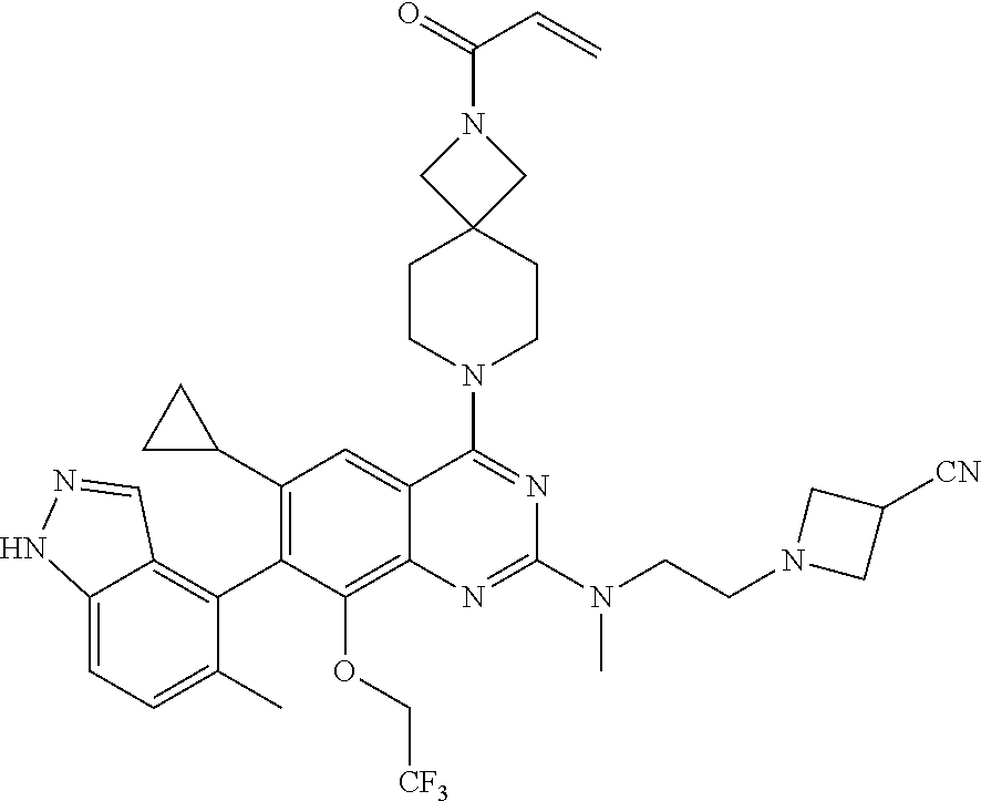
C12=CC=C(C)C(C3=C(C4CC4)C=C4C(=C3OC[CF3])N=C(N(CCN3CC([CN])C3)C)N=C4N3CCC4(CC3)CN(C(=O)C=C)C4)=C1C=NN2
